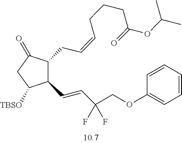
C1(C=CC(COC2=CC=CC=C2)(F)F)C([TBSO])CC(=O)C1CC=CCCCC(OC(C)C)=O
